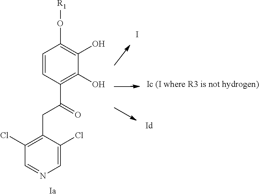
C1=CC(C(=O)CC2=C(Cl)C=NC=C2Cl)=C(O)C(O)=C1O[R1].I
